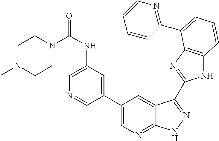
C1(C2=CN=C3C(=C2)C(C2=NC4=C(N2)C=CC=C4C2=NC=CC=C2)=NN3)=CC(NC(N2CCN(C)CC2)=O)=CN=C1
